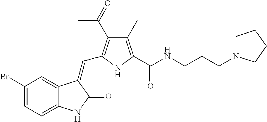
C1(Br)=CC=C2C(=C1)C(=CC1=C(C(=O)C)C(C)=C(C(NCCCN3CCCC3)=O)N1)C(=O)N2
